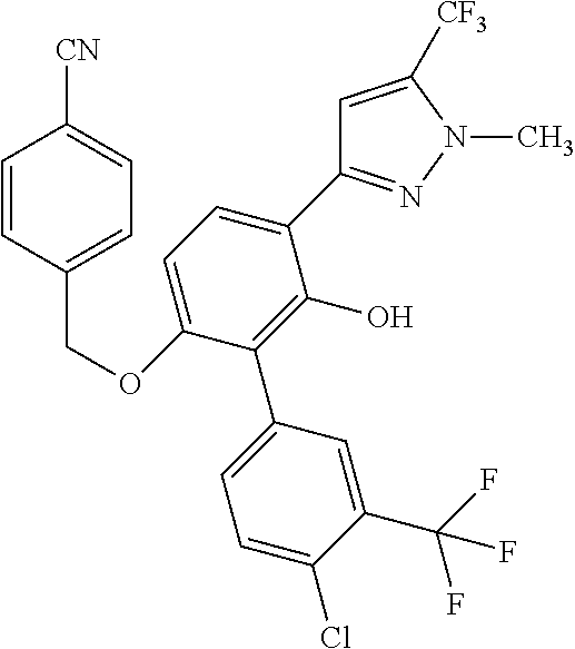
C1=C([CF3])N(C)N=C1C1=CC=C(OCC2=CC=C([CN])C=C2)C(C2=CC=C(Cl)C(C(F)(F)F)=C2)=C1O
